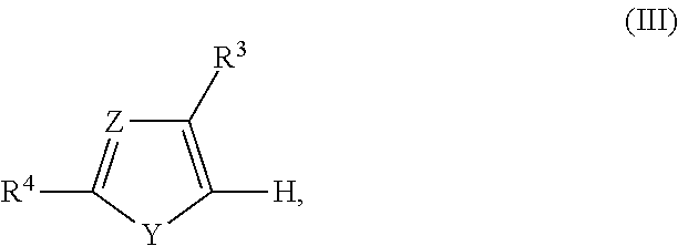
C1([R3])=C([H])[Y]C([R4])=[Z]1
